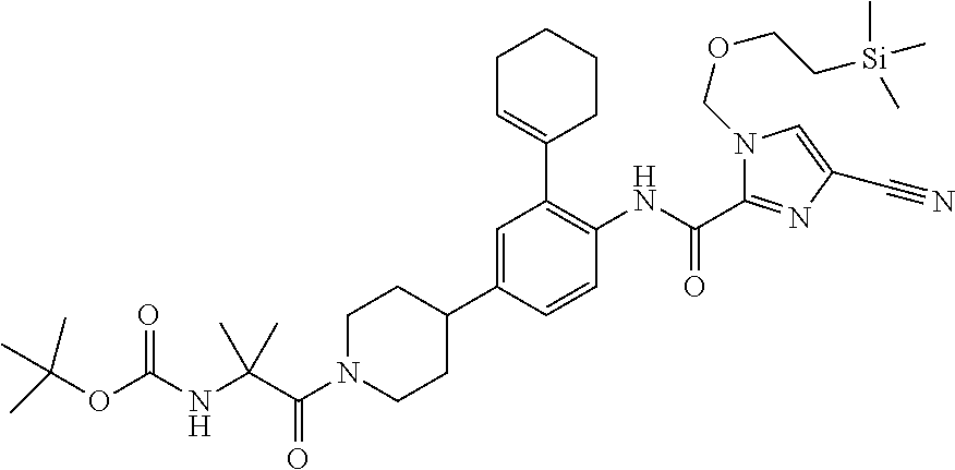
C1N(C(C(NC(OC(C)(C)C)=O)(C)C)=O)CCC(C2=CC(C3=CCCCC3)=C(NC(=O)C3=NC(C#N)=CN3COCC[Si](C)(C)C)C=C2)C1
